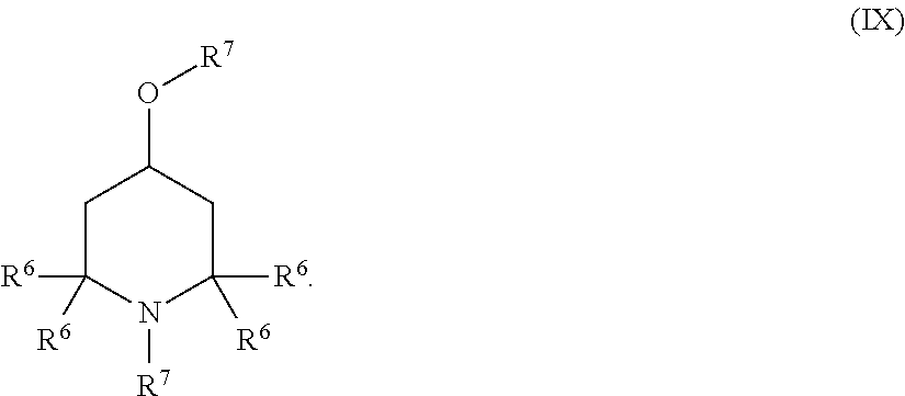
C1C([R6])([R6])N([R7])C([R6])([R6])CC1O[R7]
